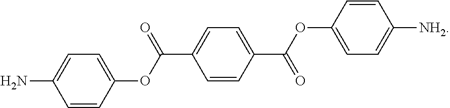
NC1=CC=C(OC(C2=CC=C(C(OC3=CC=C([NH2])C=C3)=O)C=C2)=O)C=C1
